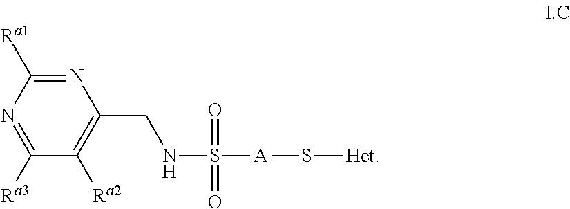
N1=C([Ra1])N=C([Ra3])C([Ra2])=C1CNS(=O)([A]S[Het])=O
